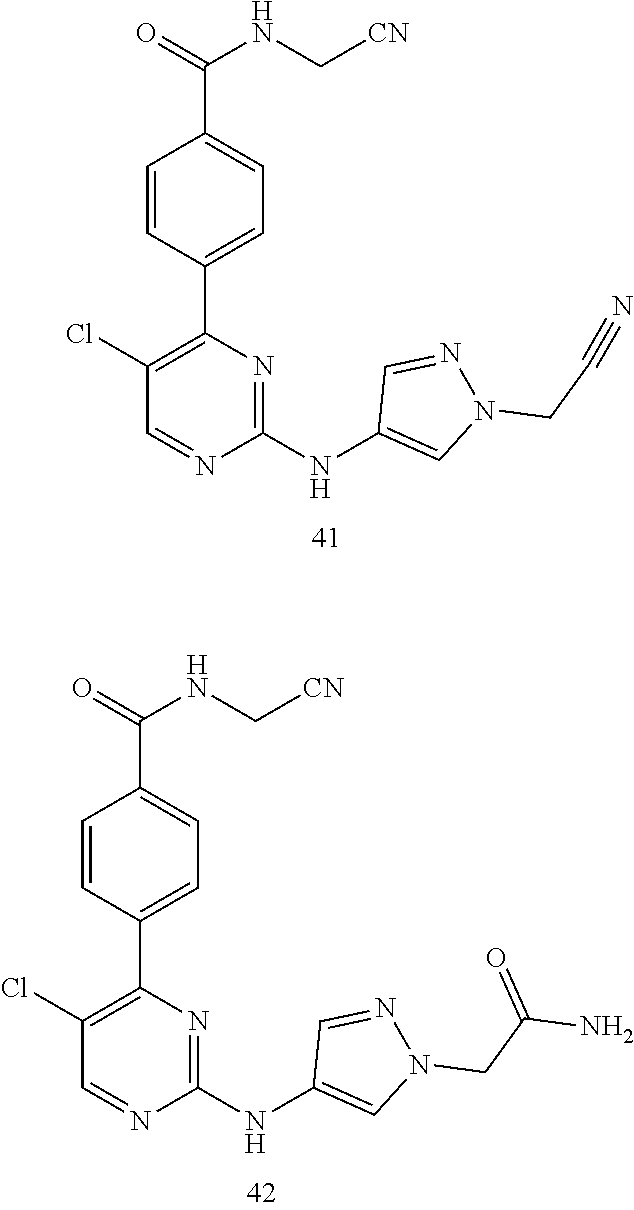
C1=NN(CC#N)C=C1NC1=NC(C2=CC=C(C(=O)NC[CN])C=C2)=C(Cl)C=N1.C1=NN(CC(N)=O)C=C1NC1=NC(C2=CC=C(C(=O)NC[CN])C=C2)=C(Cl)C=N1
